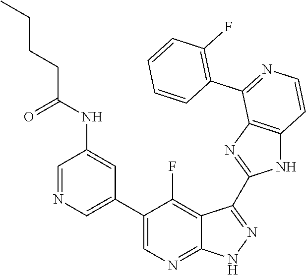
C1=NC=C(C2=CN=C3C(=C2F)C(C2=NC4=C(N2)C=CN=C4C2=C(F)C=CC=C2)=N[N H]3)C=C1NC(CCCC)=O
